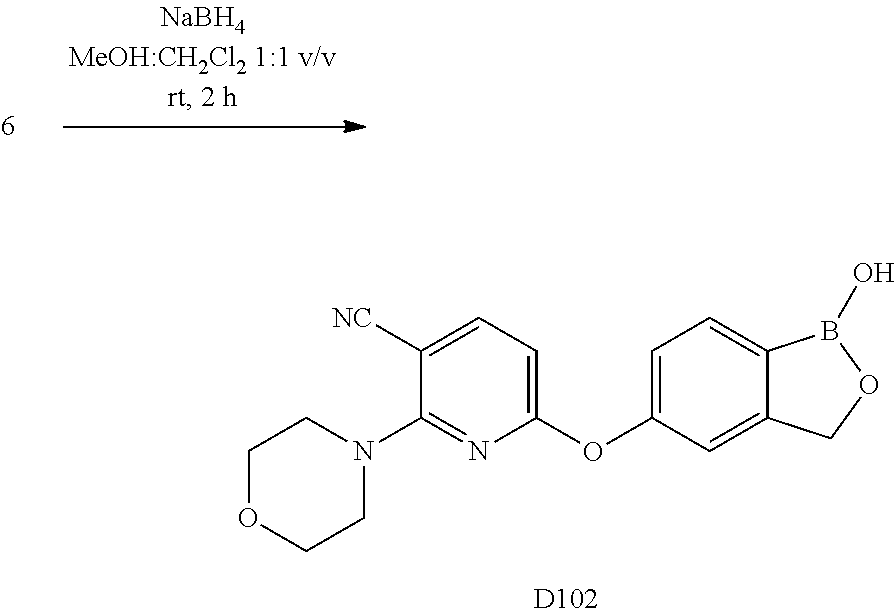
C1([NC])=CC=C(OC2=CC=C3C(=C2)COB3O)N=C1N1CCOCC1.[D102]
